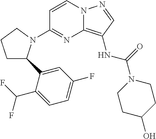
C1=CN2C(=C(NC(N3CCC(O)CC3)=O)C=N2)N=C1N1C(C2=CC(F)=CC=C2C(F)F)CCC1
